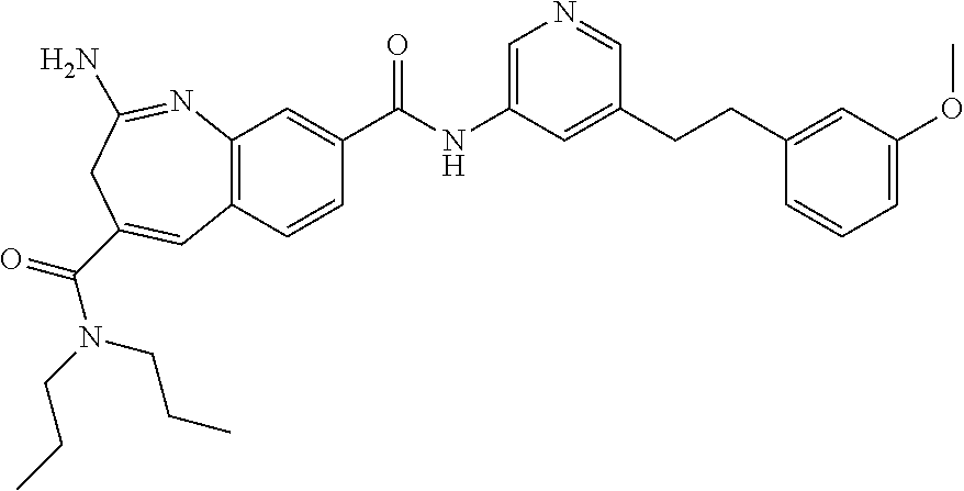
C1=C(NC(C2=CC3=C(C=C2)C=C(C(N(CCC)CCC)=O)CC(N)=N3)=O)C=C(CCC2=CC(OC)=CC=C2)C=N1
